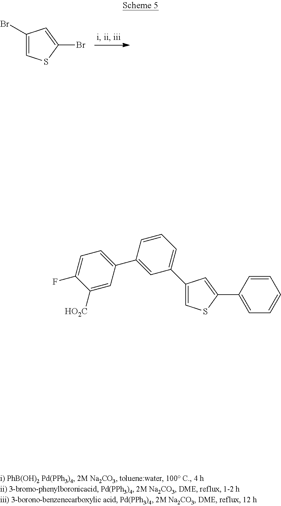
C1=C(C2=CC=CC(C3=CC=C(F)C([HO2C])=C3)=C2)C=C(C2=CC=CC=C2)S1.BrC1=CSC(Br)=C1
